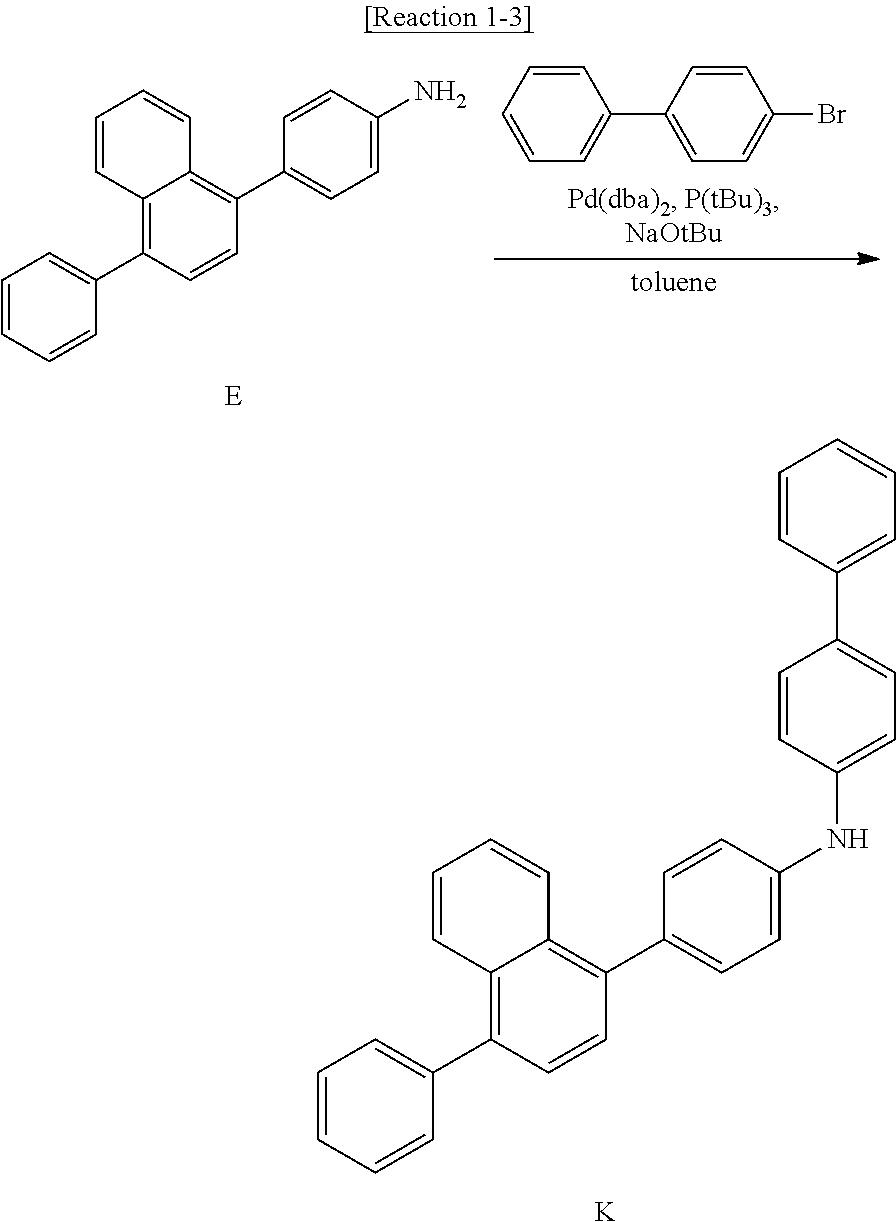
C1=CC=CC(C2=C3C(=C(C4=CC=C(NC5=CC=C(C6=CC=CC=C6)C=C5)C=C4)C=C2)C=CC=C3)=C1.[K].C1=CC=CC(C2=C3C(=C(C4=CC=C(N)C=C4)C=C2)C=CC=C3)=C1.C1(C2=CC=C(Br)C=C2)=CC=CC=C1
